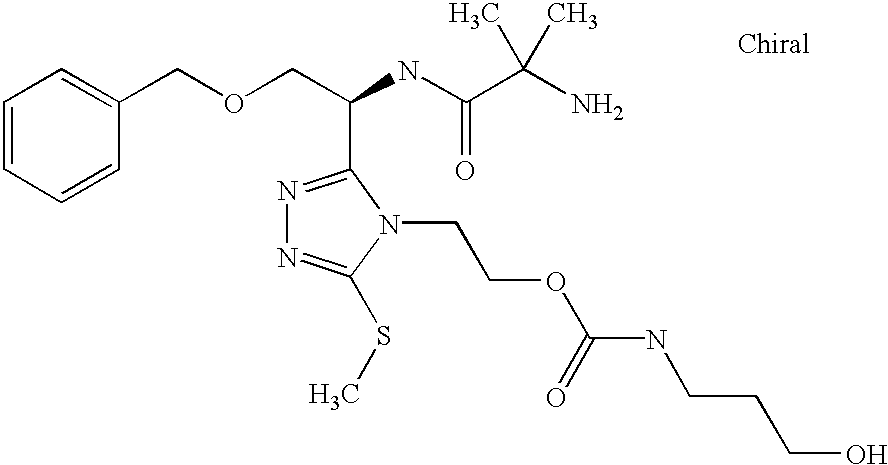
C1=CC=CC(COCC(NC(C(N)(C)C)=O)C2=NN=C(SC)N2CCOC(NCCCO)=O)=C1
